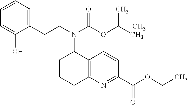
C1CCC2=C(C1N(CCC1=CC=CC=C1O)C(OC(C)(C)C)=O)C=CC(C(OCC)=O)=N2
